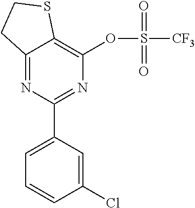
C12=NC(C3=CC=CC(Cl)=C3)=NC(OS(=O)(=O)[CF3])=C1SCC2
